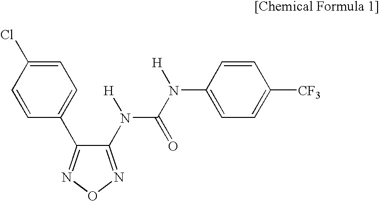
C1=C(Cl)C=CC(C2=NON=C2N(C(=O)N(C2=CC=C([CF3])C=C2)[H])[H])=C1
